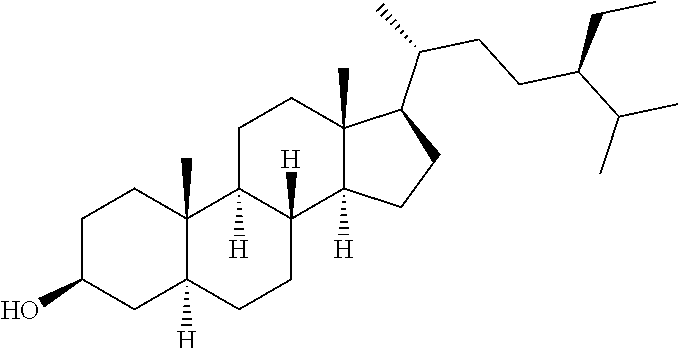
C1(O)CC2([H])C(C)(CC1)C1([H])C([H])(CC2)C2([H])C(C)(CC1)C(C(C)CCC(C(C)C)CC)CC2
